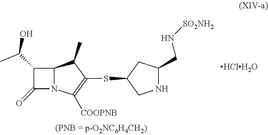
[HClH2O].C1(C(C)O)C(=O)N2C1C(C)C(SC1CC(CN[SO2NH2])NC1)=C2[COOPNB]
